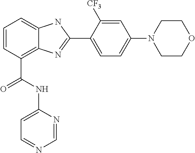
C1=CC(C(NC2=CC=NC=N2)=O)=C2C(=C1)NC(C1=CC=C(N3CCOCC3)C=C1[CF3])=N2
